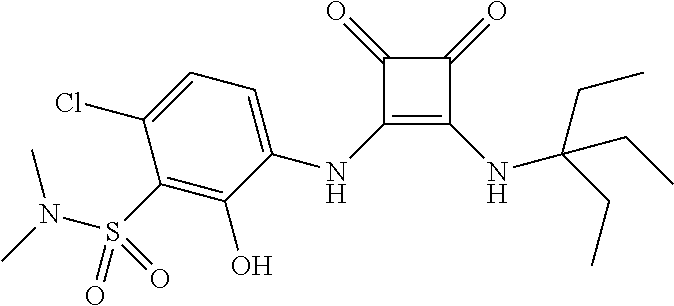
C(C(CC)(NC1=C(NC2=CC=C(Cl)C(S(N(C)C)(=O)=O)=C2O)C(=O)C1=O)CC)C
